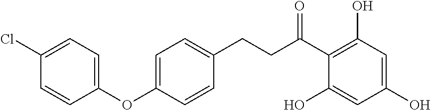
C(C(C1=C(O)C=C(O)C=C1O)=O)CC1=CC=C(OC2=CC=C(Cl)C=C2)C=C1
